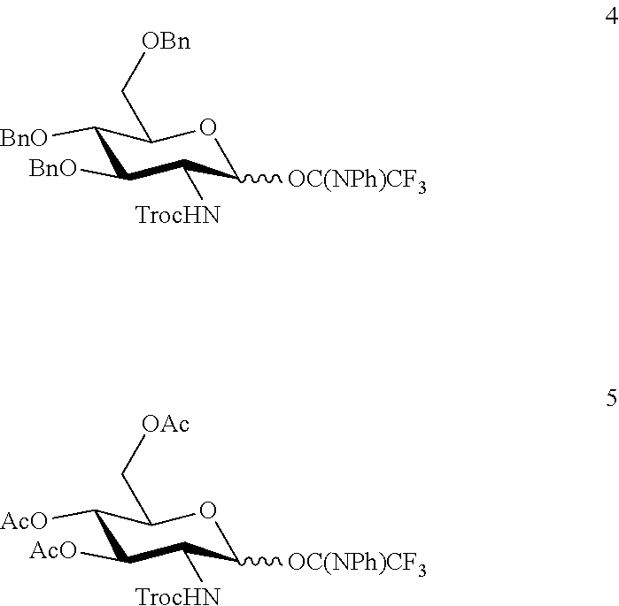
C1([BnO])C([BnO])C([TrocHN])C([OC(NPh)CF3])OC1C[OBn].C1([AcO])C([AcO])C([TrocHN])C([OC(NPh)CF3])OC1C[OAc]
